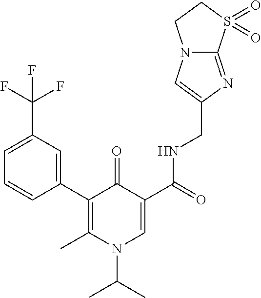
C1=CC(C2=C(C)N(C(C)C)C=C(C(=O)NCC3=CN4C(=N3)S(=O)(=O)CC4)C2=O)=CC(C(F)(F)F)=C1
